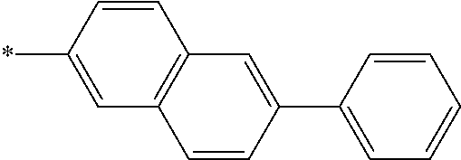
C1=C(*)C=CC2=C1C=CC(C1=CC=CC=C1)=C2
